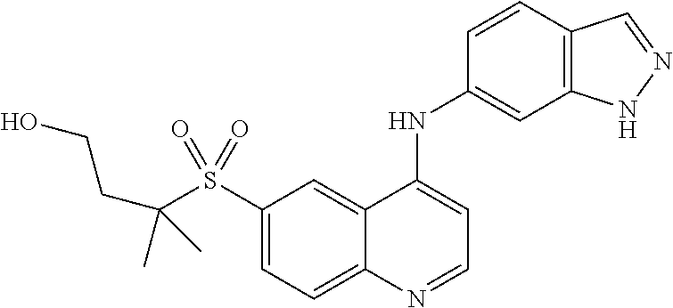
C1(S(=O)(=O)C(CCO)(C)C)=CC=C2C(=C1)C(NC1=CC3=C(C=C1)C=NN3)=CC=N2
